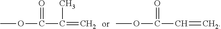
COC(C(C)=C)=O.COC(C=C)=O
